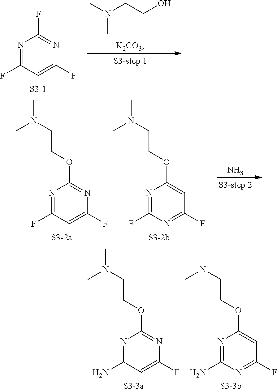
N1=C(N)N=C(F)C=C1OCCN(C)C.[S3-3b].N1=C(N)C=C(F)N=C1OCCN(C)C.[S3-3a].N1=C(F)C=C(F)N=C1F.[S3-1].CN(CCO)C.N1=C(F)C=C(F)N=C1OCCN(C)C.[S3-2a].N1=C(F)N=C(F)C=C1OCCN(C)C.[S3-2b].N
